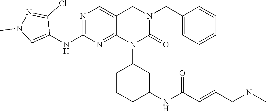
C1(CN2CC3=CN=C(NC4=CN(C)N=C4Cl)N=C3N(C3CCCC(NC(C=CCN(C)C)=O)C3)C2=O)=CC=CC=C1
